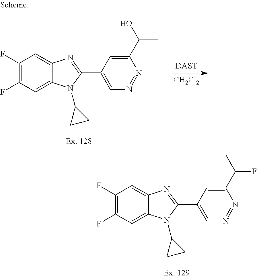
[DAST].[CH2Cl2].C1(F)=C(F)C=C2C(=C1)N=C(C1=CN=NC(C(O)C)=C1)N2C1CC1.C1(F)=C(F)C=C2C(=C1)N=C(C1=CN=NC(C(C)F)=C1)N2C1CC1
